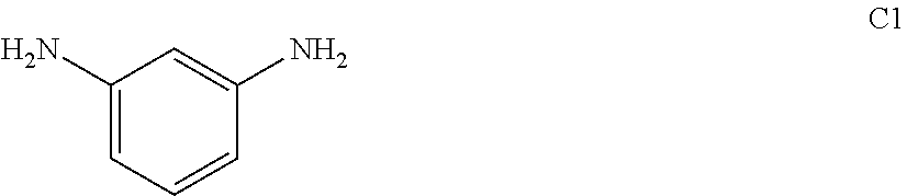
C1(N)=CC=CC(N)=C1
